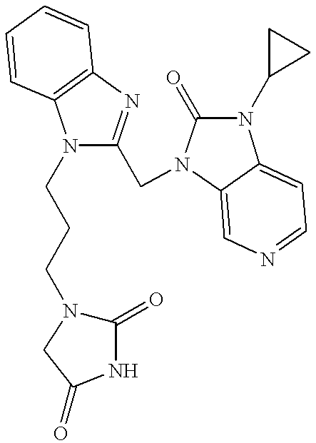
N1(CCCN2C(=O)NC(=O)C2)C(CN2C3=CN=CC=C3N(C3CC3)C2=O)=NC2=C1C=CC=C2
